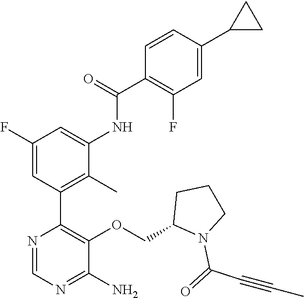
N1=CN=C(N)C(OCC2N(C(=O)C#CC)CCC2)=C1C1=C(C)C(NC(C2=C(F)C=C(C3CC3)C=C2)=O)=CC(F)=C1
